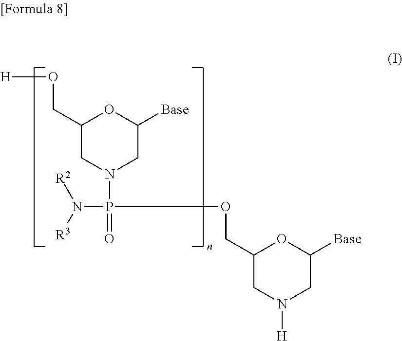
C1(CO[H])CN(P(=O)(OCC2CN([H])CC([Base])O2)N([R3])[R2])CC([Base])O1
